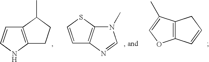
C1=CNC2=C1C(C)CC2.C1=CSC2=C1N=CN2C.C12=C(OC=C1C)C=CC2
